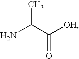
NC(C([OH])=O)C
